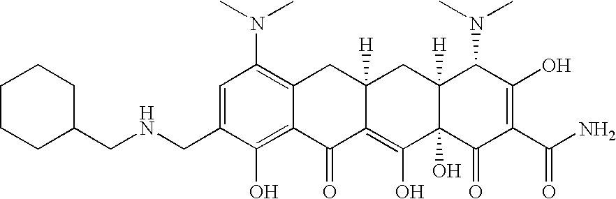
N(CC1=CC(N(C)C)=C2C(=C1O)C(=O)C1=C(O)C3(O)C([H])(CC1([H])C2)C(N(C)C)C(O)=C(C(N)=O)C3=O)CC1CCCCC1
